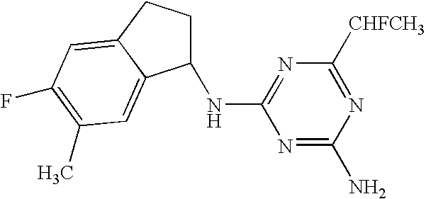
N1=C(N)N=C([CHFCH3])N=C1NC1CCC2=CC(F)=C(C)C=C12
